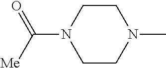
C1CN(C)CCN1C([Me])=O
